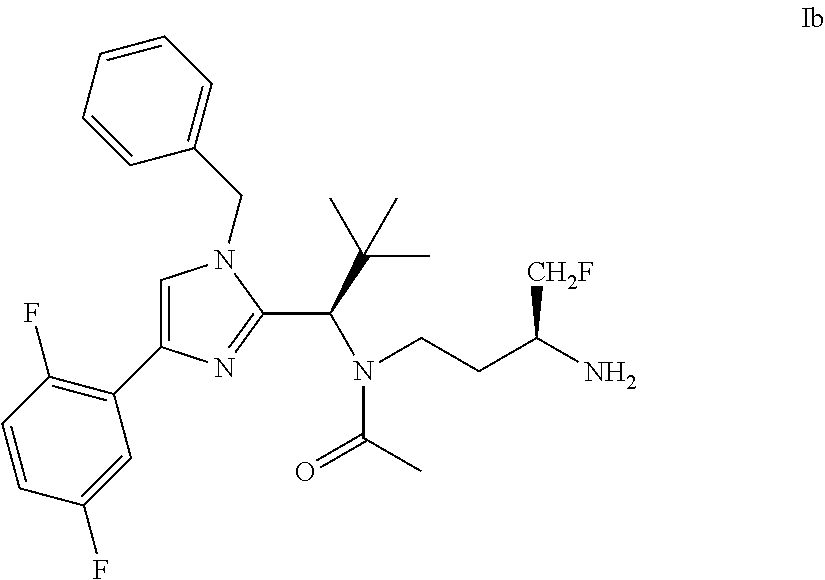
C1=C(C2=C(F)C=CC(F)=C2)N=C(C(N(C(=O)C)CCC(N)[CH2F])C(C)(C)C)N1CC1=CC=CC=C1
